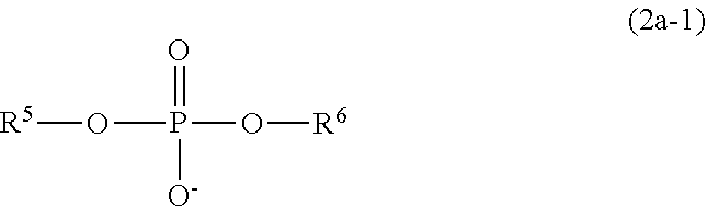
O(P(=O)(O[R6])[O-])[R5]
